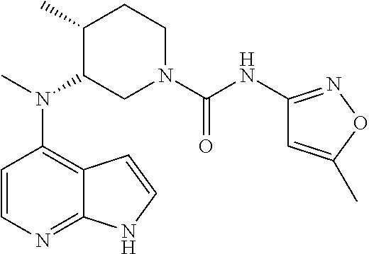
C12=C(N(C)C3CN(C(NC4=NOC(C)=C4)=O)CCC3C)C=CN=C1NC=C2
